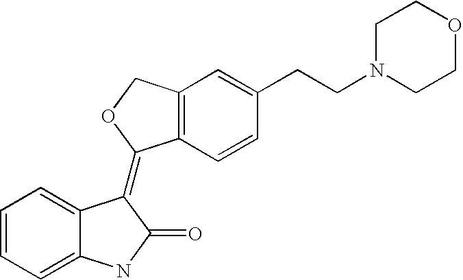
C12=C(C=CC(CCN3CCOCC3)=C1)C(=C1C3=CC=CC=C3NC1=O)OC2
